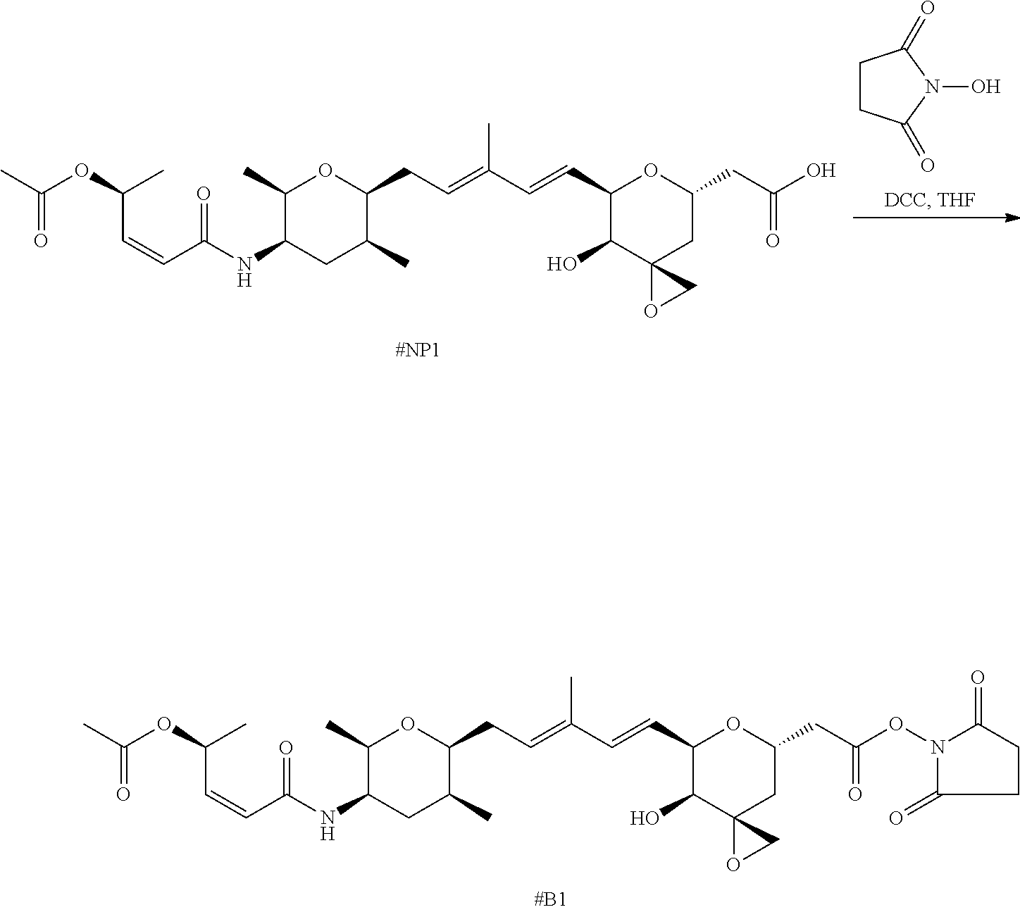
CC(OC(C)C=CC(NC1C(C)OC(CC=C(C=CC2OC(CC(ON3C(=O)CCC3=O)=O)CC3(C2O)OC3)C)C(C)C1)=O)=O.C1CC(=O)N(O)C1=O.CC(OC(C)C=CC(NC1C(C)OC(CC=C(C=CC2OC(CC(O)=O)CC3(C2O)OC3)C)C(C)C1)=O)=O
